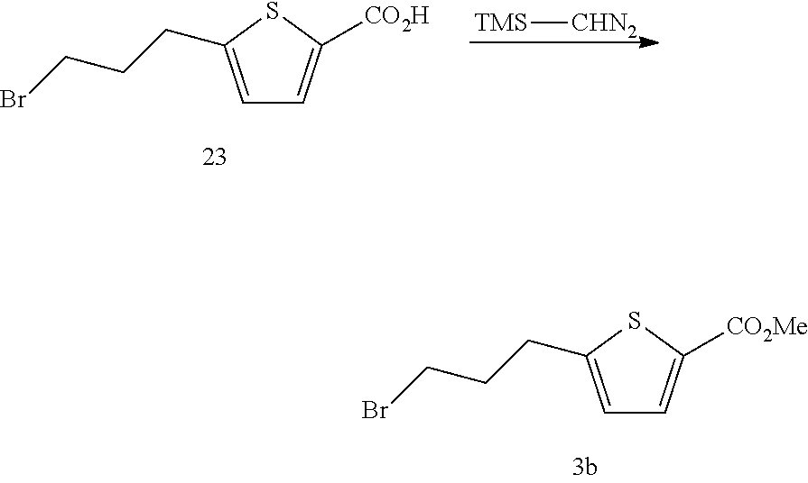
C1=C(CCCBr)SC([CO2H])=C1.[TMS][CHN2].C1=C(CCCBr)SC([CO2Me])=C1
